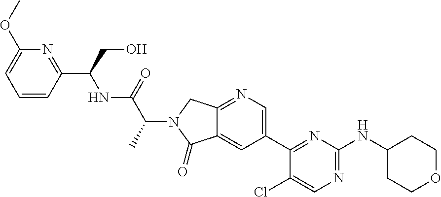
C1(Cl)=CN=C(NC2CCOCC2)N=C1C1=CN=C2C(=C1)C(=O)N(C(C(NC(C1=NC(OC)=CC=C1)CO)=O)C)C2
